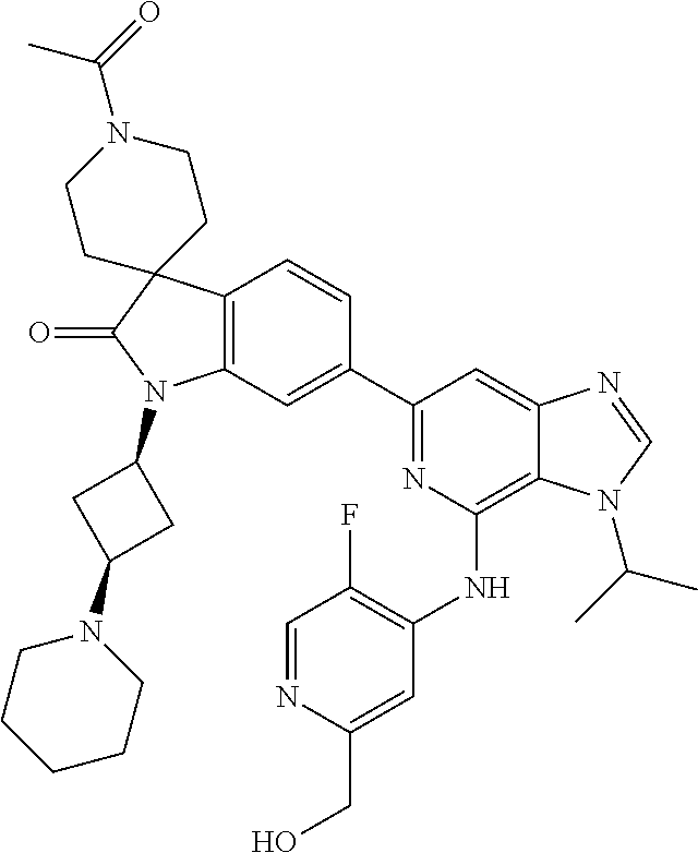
C12=C(C=C(C3=NC(NC4=C(F)C=NC(CO)=C4)=C4C(=C3)N=CN4C(C)C)C=C1)N(C1CC(N3CCCCC3)C1)C(=O)C21CCN(C(=O)C)CC1
